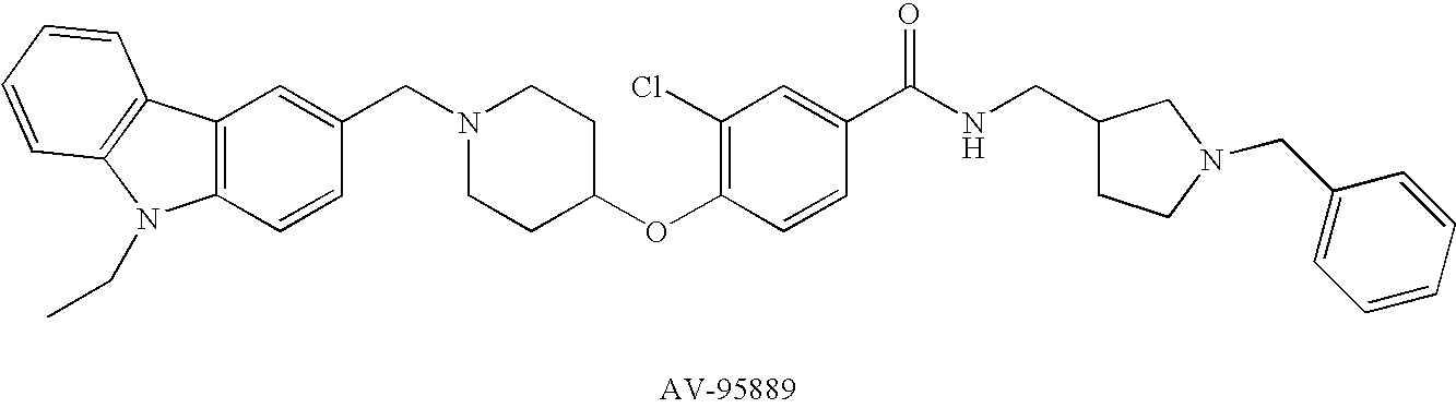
C1(CN2CCC(OC3=C(Cl)C=C(C(NCC4CCN(CC5=CC=CC=C5)C4)=O)C=C3)CC2)=CC2=C(C=C1)N(CC)C1=C2C=CC=C1
